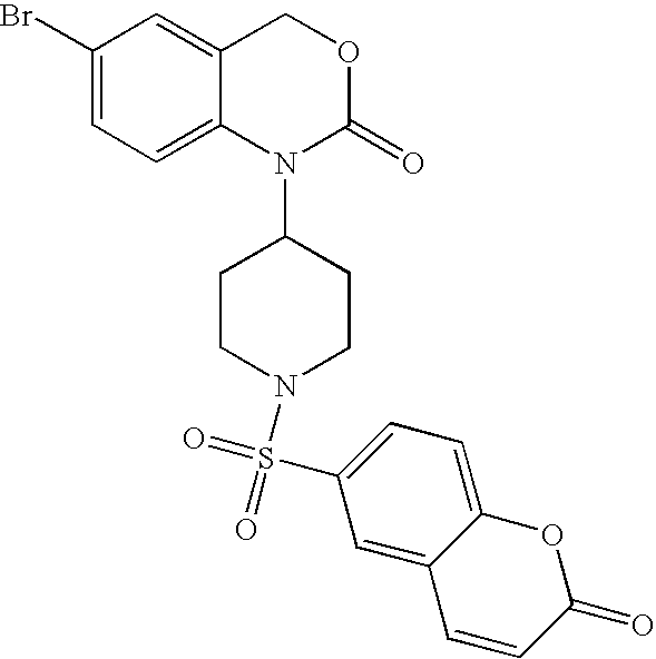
C1(Br)=CC=C2C(=C1)COC(=O)N2C1CCN(S(C2=CC=C3C(=C2)C=CC(=O)O3)(=O)=O)CC1
